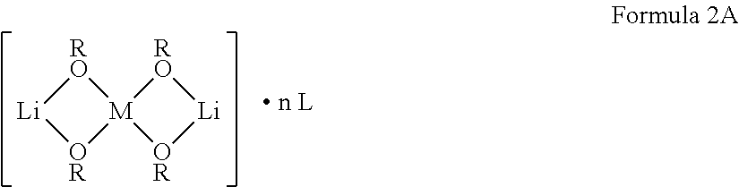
[M]12([RO][Li][OR]1)[OR][Li][RO]2
